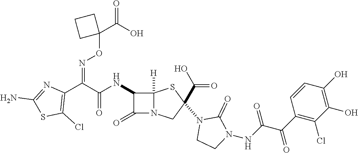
C(=O)(NC1C(=O)N2C1([H])SC(N1CCN(NC(C(C3=C(Cl)C(O)=C(O)C=C3)=O)=O)C1=O)(C(O)=O)C2)C(C1=C(Cl)SC(N)=N1)=NOC1(C(O)=O)CCC1
